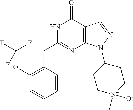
N1C(CC2=C(OC(F)(F)F)C=CC=C2)=NC2=C(C1=O)C=NN2C1CC[N+]([O-])(C)CC1
